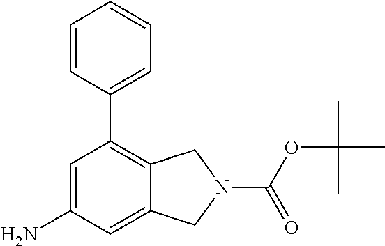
C1=C(N)C=C2C(=C1C1=CC=CC=C1)CN(C(OC(C)(C)C)=O)C2
